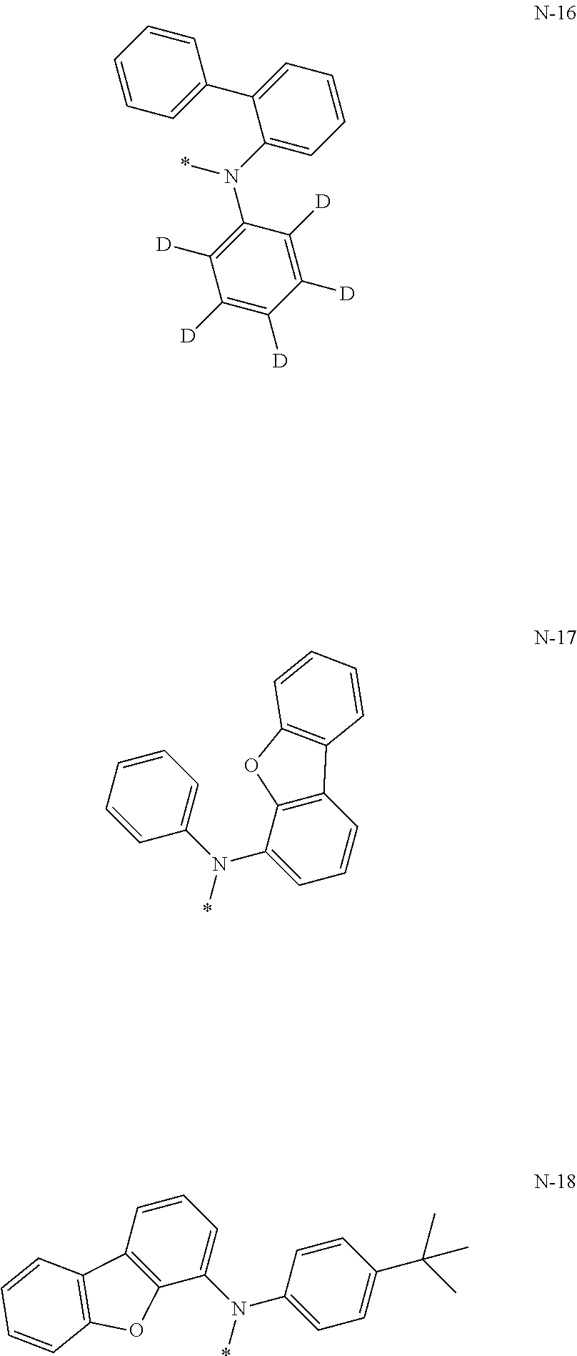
C1([D])=C(N(C2=CC=CC=C2C2=CC=CC=C2)*)C([D])=C([D])C([D])=C1[D].C1=CC=C(N(*)C2=CC=CC3=C2OC2=C3C=CC=C2)C=C1.C1=CC=C(N(*)C2=CC=C(C(C)(C)C)C=C2)C2=C1C1=C(O2)C=CC=C1
